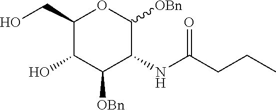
OCC1C(O)C([OBn])C(NC(=O)CCC)C([OBn])O1
